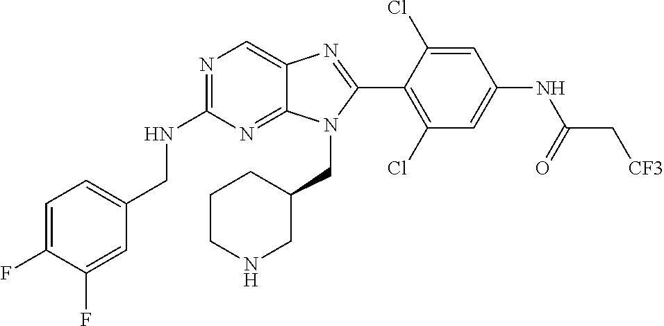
C1=C(F)C(F)=CC(CNC2=NC=C3C(=N2)N(CC2CCCNC2)C(C2=C(Cl)C=C(NC(C[CF3])=O)C=C2Cl)=N3)=C1
